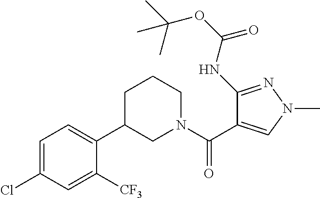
C1=C(Cl)C=C([CF3])C(C2CN(C(C3=CN(C)N=C3NC(OC(C)(C)C)=O)=O)CCC2)=C1
